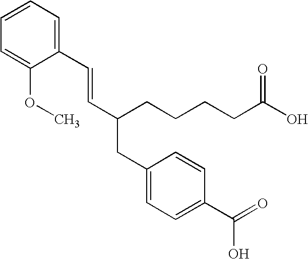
C1=CC=C(OC)C(C=CC(CC2=CC=C(C(=O)O)C=C2)CCCCC(O)=O)=C1
